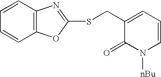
C1=CC2=C(C=C1)OC(SCC1=CC=CN([nBu])C1=O)=N2
